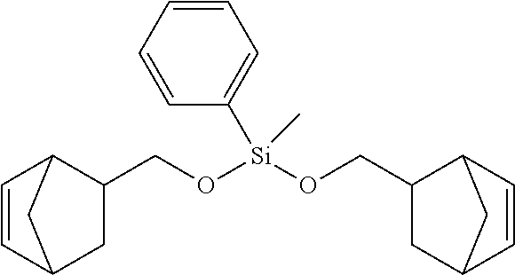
C1=CC2CC(CO[Si](OCC3C4C=CC(C3)C4)(C3=CC=CC=C3)C)C1C2
